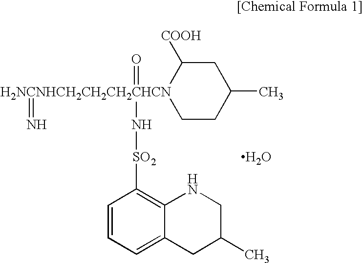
C1C([COOH])[H2NCNHCH2CH2CH2CHCN](=N)(=O)(N[SO2]C2=C3C(=CC=C2)CC(C)CN3)CCC1C.O
